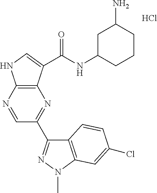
C12=C(N=CC(C3=NN(C)C4=C3C=CC(Cl)=C4)=N1)NC=C2C(NC1CCCC(N)C1)=O.Cl
